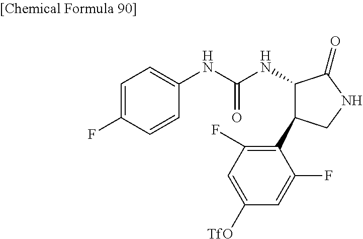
C1=C(F)C=CC(NC(NC2C(C3=C(F)C=C([TfO])C=C3F)CNC2=O)=O)=C1
